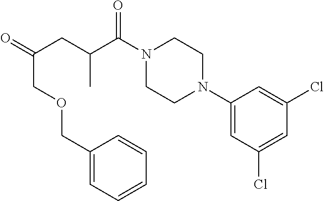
C1(N2CCN(C(C(CC(=O)COCC3=CC=CC=C3)C)=O)CC2)=CC(Cl)=CC(Cl)=C1
